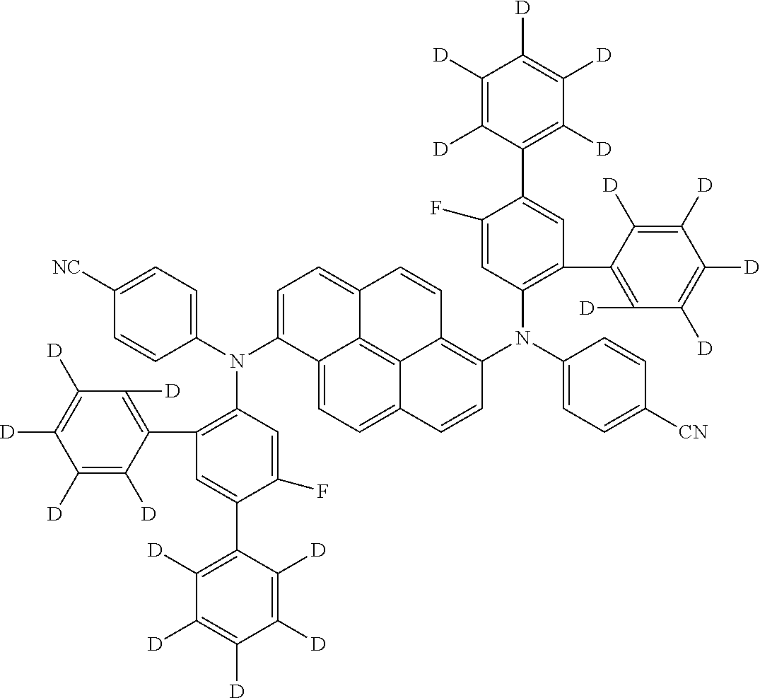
C12=CC=C3C4=C1C(=CC=C2N(C1=CC=C([NC])C=C1)C1=C(C2=C([D])C([D])=C([D])C([D])=C2[D])C=C(C2=C([D])C([D])=C([D])C([D])=C2[D])C(F)=C1)C=CC4=C(N(C1=CC=C([CN])C=C1)C1=C(C2=C([D])C([D])=C([D])C([D])=C2[D])C=C(C2=C([D])C([D])=C([D])C([D])=C2[D])C(F)=C1)C=C3
